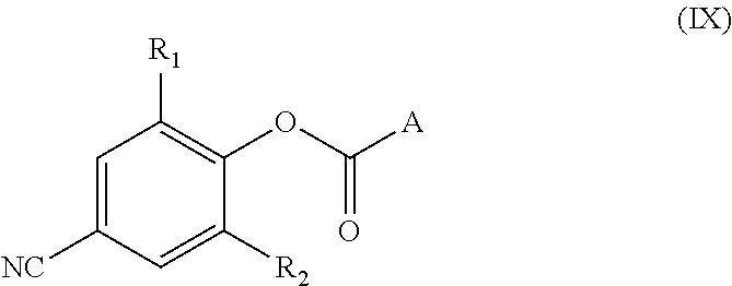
C1=C([NC])C=C([R2])C(OC([A])=O)=C1[R1]
